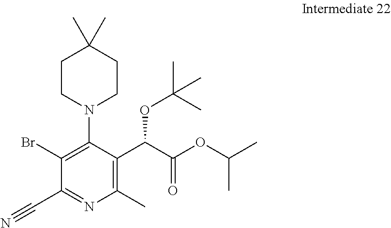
C1(Br)=C(N2CCC(C)(C)CC2)C(C(C(OC(C)C)=O)OC(C)(C)C)=C(C)N=C1C#N
